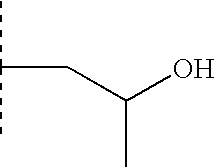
CC(C)CC(C)O
